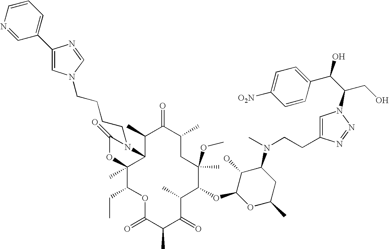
C1(C)C2C(C)(C(CC)OC(=O)C(C)C(=O)C(C)C(OC3OC(C)CC(N(C)CCC4=CN(C(C(O)C5=CC=C([O2N])C=C5)CO)N=N4)C3O)C(C)(OC)CC(C)C1=O)OC(=O)N2CCCCN1C=C(C2=CC=CN=C2)N=C1
